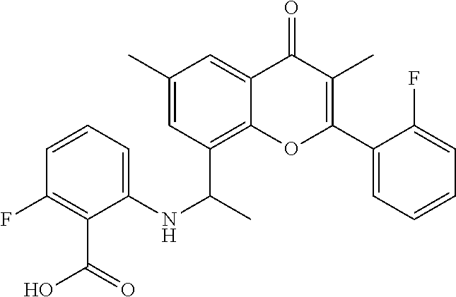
C12=C(C(C)NC3=CC=CC(F)=C3C(=O)O)C=C(C)C=C1C(=O)C(C)=C(C1=CC=CC=C1F)O2
